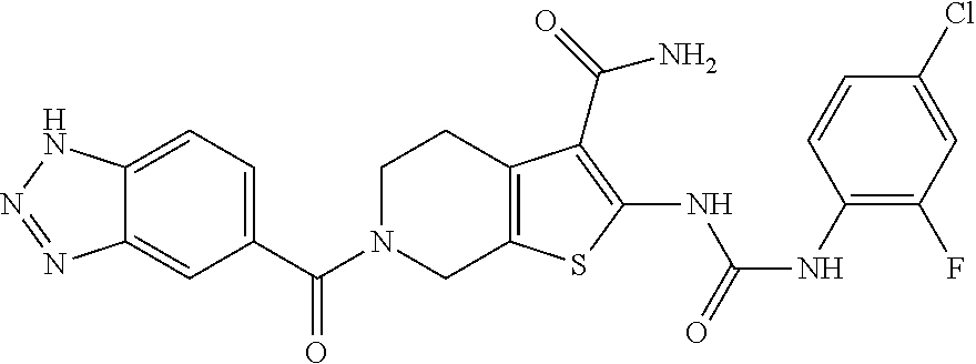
C1=C2C(=CC(C(N3CC4=C(CC3)C(C(=O)N)=C(NC(NC3=C(F)C=C(Cl)C=C3)=O)S4)=O)=C1)N=NN2
